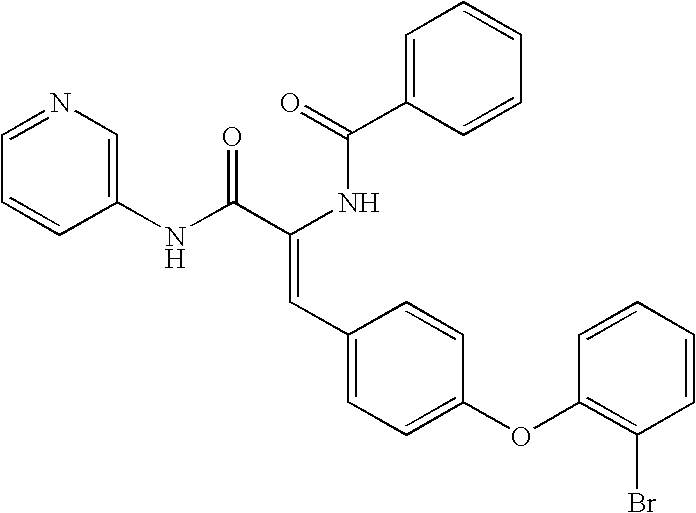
C1=C(C(=O)NC(C(NC2=CN=CC=C2)=O)=CC2=CC=C(OC3=C(Br)C=CC=C3)C=C2)C=CC=C1
